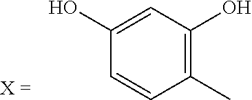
C1(O)=CC(O)=C(C)C=C1
